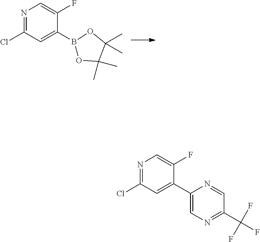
N1=C(Cl)C=C(C2=CN=C(C(F)(F)F)C=N2)C(F)=C1.N1=C(Cl)C=C(B2OC(C)(C)C(C)(C)O2)C(F)=C1
